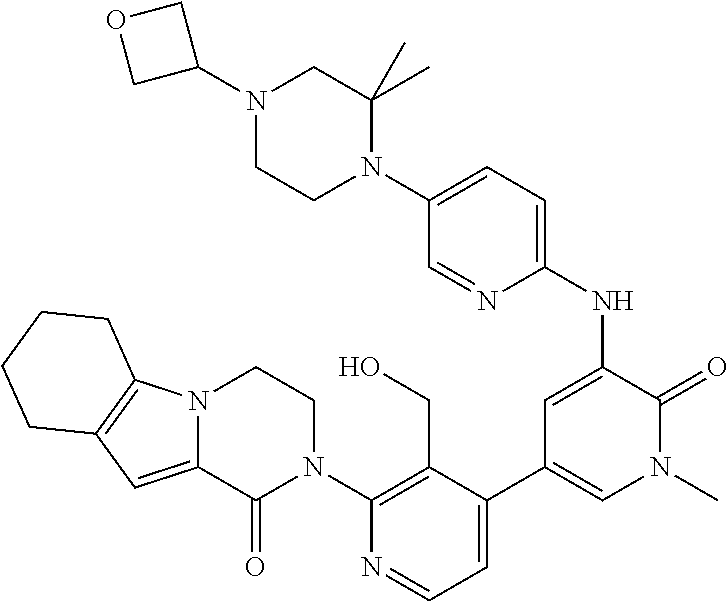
C1=C(C2=CN(C)C(=O)C(NC3=CC=C(N4C(C)(C)CN(C5COC5)CC4)C=N3)=C2)C(CO)=C(N2CCN3C(=CC4=C3CCCC4)C2=O)N=C1
